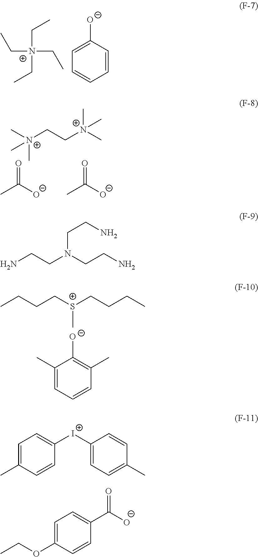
C([N+](CC)(CC)CC)C.C1=C([O-])C=CC=C1.[N+](C)(C)(CC[N+](C)(C)C)C.CC([O-])=O.CC([O-])=O.CCCC[S+](CCCC)C.C1(C)=CC=CC(C)=C1[O-].C1=C(C)C=CC([I+]C2=CC=C(C)C=C2)=C1.CCOC1=CC=C(C([O-])=O)C=C1.NCCN(CCN)CCN
